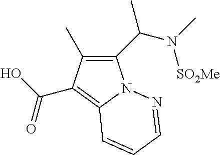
C1(C(N([SO2Me])C)C)=C(C)C(C(O)=O)=C2N1N=CC=C2
